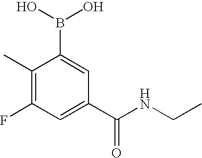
FC1=C(C)C(B(O)O)=CC(C(NCC)=O)=C1
